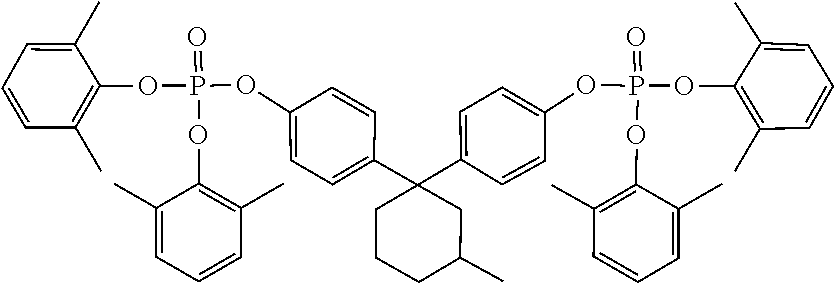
C1(OP(OC2=C(C)C=CC=C2C)(=O)OC2=CC=C(C3(C4=CC=C(OP(=O)(OC5=C(C)C=CC=C5C)OC5=C(C)C=CC=C5C)C=C4)CCCC(C)C3)C=C2)=C(C)C=CC=C1C
